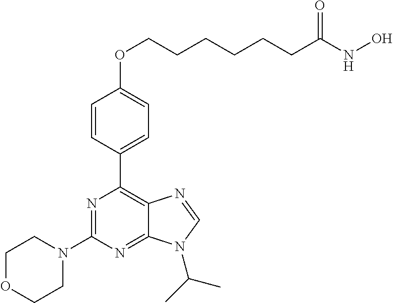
C1=CC(C2=C3C(=NC(N4CCOCC4)=N2)N(C(C)C)C=N3)=CC=C1OCCCCCCC(NO)=O
